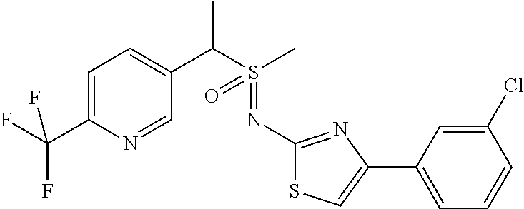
C1=C(C(F)(F)F)N=CC(C(S(C)(=O)=NC2=NC(C3=CC=CC(Cl)=C3)=CS2)C)=C1
